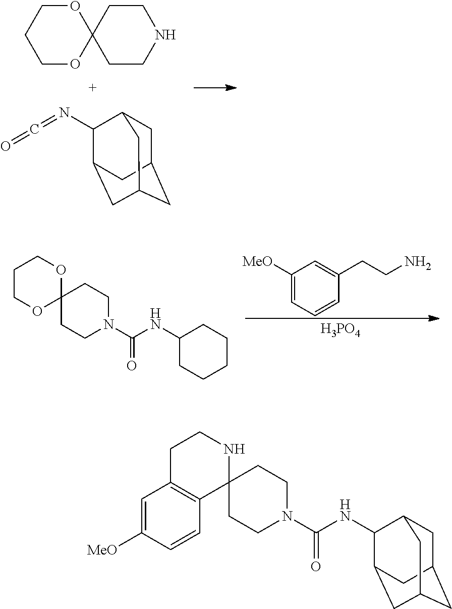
O1CCCOC12CCNCC2.C1C2CC3CC(C(N=C=O)C1C3)C2.C1COC2(OC1)CCN(C(NC1CCCCC1)=O)CC2.C1([MeO])=CC=CC(CCN)=C1.[H3PO4].C1C2CC3CC(C(NC(N4CCC5(CC4)NCCC4=C5C=CC([MeO])=C4)=O)C1C3)C2
